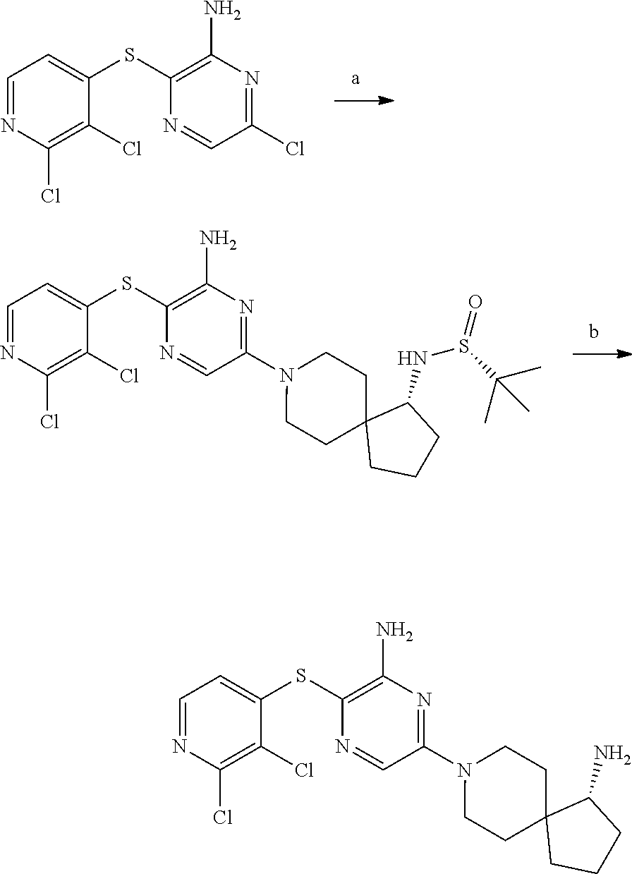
C1=NC(Cl)=C(Cl)C(SC2=C(N)N=C(Cl)C=N2)=C1.C1=NC(Cl)=C(Cl)C(SC2=C(N)N=C(N3CCC4(CC3)CCCC4NS(=O)C(C)(C)C)C=N2)=C1.C1=NC(Cl)=C(Cl)C(SC2=C(N)N=C(N3CCC4(CC3)CCCC4N)C=N2)=C1
